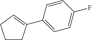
C1CC(C2=CC=C(F)C=C2)=CC1
